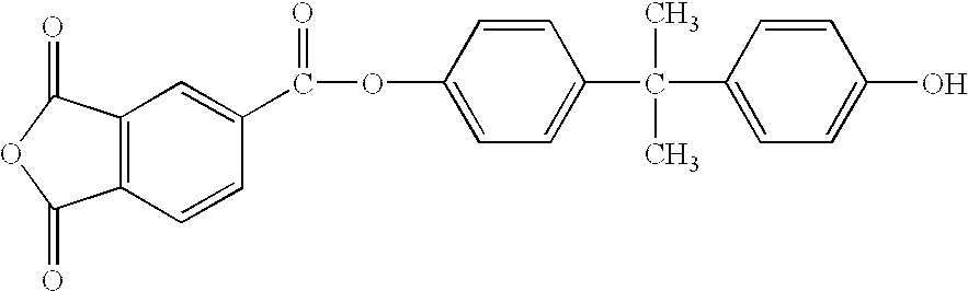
C1=CC(C(OC2=CC=C(C(C3=CC=C(O)C=C3)(C)C)C=C2)=O)=CC2=C1C(=O)OC2=O
